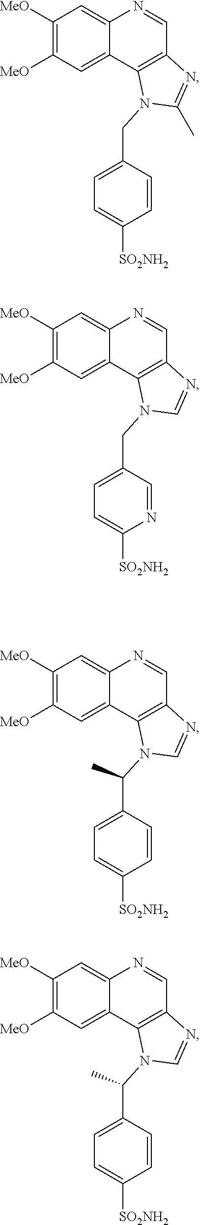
C1([MeO])=C([MeO])C=C2C(=C1)N=CC1=C2N(CC2=CC=C([SO2NH2])N=C2)C=N1.C1([MeO])=C([MeO])C=C2C(=C1)N=CC1=C2N(C(C2=CC=C([SO2NH2])C=C2)C)C=N1.C1([MeO])=C([MeO])C=C2C(=C1)N=CC1=C2N(CC2=CC=C([SO2NH2])C=C2)C(C)=N1.C1([MeO])=C([MeO])C=C2C(=C1)N=CC1=C2N(C(C2=CC=C([SO2NH2])C=C2)C)C=N1
